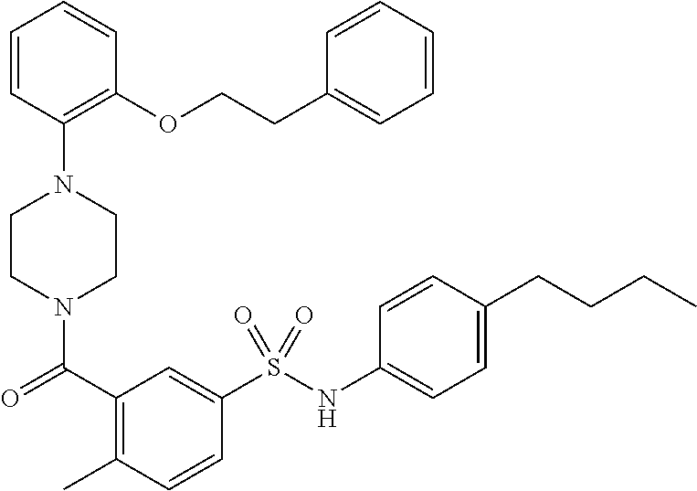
C1CN(C(=O)C2=C(C)C=CC(S(NC3=CC=C(CCCC)C=C3)(=O)=O)=C2)CCN1C1=C(OCCC2=CC=CC=C2)C=CC=C1
